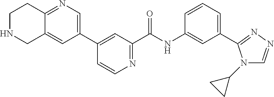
C1=CN=C(C(NC2=CC(C3=NN=CN3C3CC3)=CC=C2)=O)C=C1C1=CN=C2C(=C1)CNCC2
